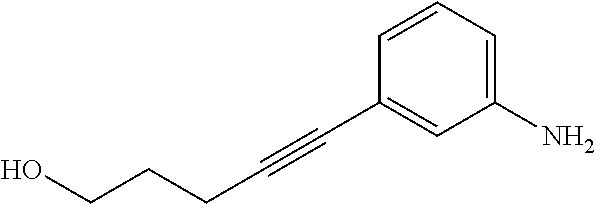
C1=CC=C(N)C=C1C#CCCCO
